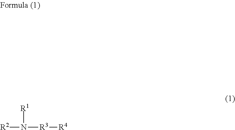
[R2]N([R3][R4])[R1]
